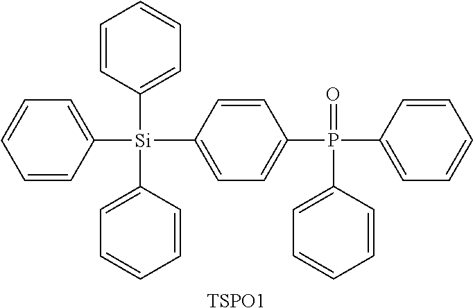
C1=CC([Si](C2=CC=CC=C2)(C2=CC=CC=C2)C2=CC=CC=C2)=CC=C1P(C1=CC=CC=C1)(=O)C1=CC=CC=C1.[TSPO1]
